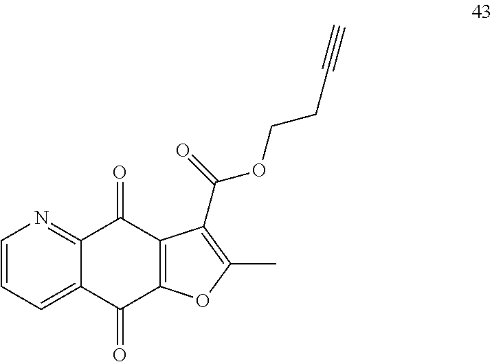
C1=CC=C2C(=N1)C(=O)C1=C(C2=O)OC(C)=C1C(OCCC#C)=O
